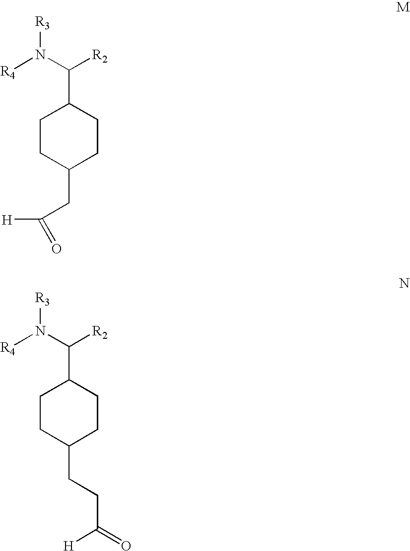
C1CC(CC([H])=O)CCC1C([R2])N([R4])[R3].C1CC(CCC([H])=O)CCC1C([R2])N([R4])[R3]
